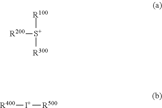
[R100][S+]([R300])[R200].[R400][I+][R500]
